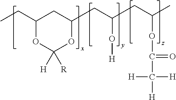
C1(CC)OC([H])([R])OC(CC(CC(C)OC(C([H])([H])[H])=O)O[H])C1
